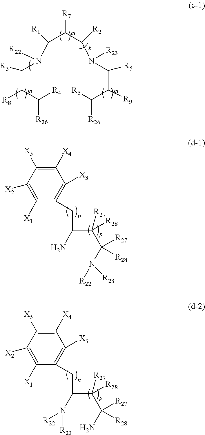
C(N(C(C(C([R26])[R4])[R8])[R3])[R22])(C(C(N(C(C(C([R26])[R6])[R9])[R5])[R23])[R2])[R7])[R1].C1([X3])=C(CC(C([R27])([R28])C(N([R22])[R23])([R27])[R28])N)C([X1])=C([X2])C([X5])=C1[X4].C1([X3])=C(CC(C([R27])([R28])C(N)([R27])[R28])N([R22])[R23])C([X1])=C([X2])C([X5])=C1[X4]
